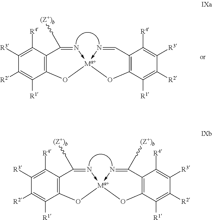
C12=C(C(C[(Z+)b])=N->[Ma+]3(-N=CC4=C(O3)C([R1])=C([R2])C([R3])=C4[R4])O1)C([R4])=C([R3])C([R2])=C2[R1].C12=C(C(C[(Z+)b])=N->[Ma+]3(-N=C(C[(Z+)b])C4=C(O3)C([R1])=C([R2])C([R3])=C4[R4])O1)C([R4])=C([R3])C([R2])=C2[R1]
